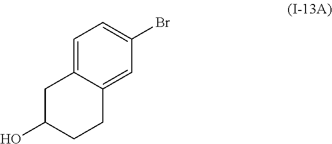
C1=C2C(=CC(Br)=C1)CCC(O)C2
